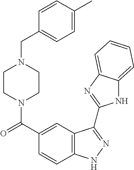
C1(C(=O)N2CCN(CC3=CC=C(C)C=C3)CC2)=CC2=C(C=C1)NN=C2C1=NC2=CC=CC=C2N1
